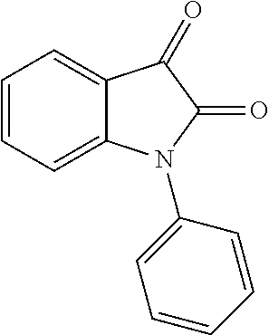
C1=CC=C2C(=C1)C(=O)C(=O)N2C1=CC=CC=C1
